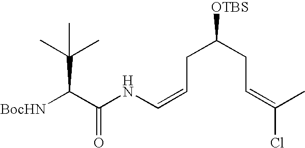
[BocHN]C(C(NC=CCC(CC=C(Cl)C)[OTBS])=O)C(C)(C)C
